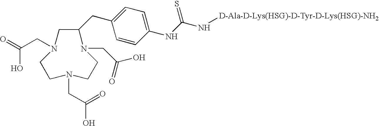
O=C(CN1CC(CC2=CC=C(NC(N[D-Ala-D-Lys(HSG)-D-Tyr-D-Lys(HSG)-NH2])=S)C=C2)N(CC(O)=O)CCN(CC(=O)O)CC1)O
